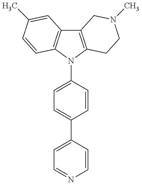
C12=C(N(C3=CC=C(C4=CC=NC=C4)C=C3)C3=C1C=C(C)C=C3)CCN(C)C2
